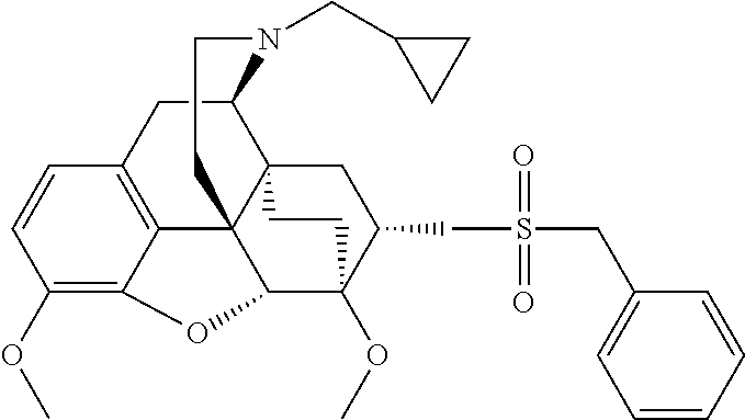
C1CN(CC2CC2)C2C34C15C1=C(C=CC(OC)=C1OC5C(OC)(C(CS(CC1=CC=CC=C1)(=O)=O)C3)CC4)C2
